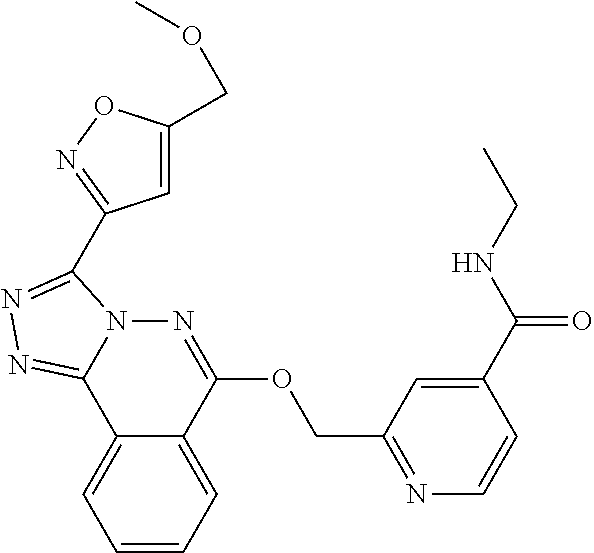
C1=CC=C2C(=C1)C1=NN=C(C3=NOC(COC)=C3)N1N=C2OCC1=NC=CC(C(NCC)=O)=C1
